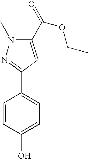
C1=CC(O)=CC=C1C1=NN(C)C(C(OCC)=O)=C1
